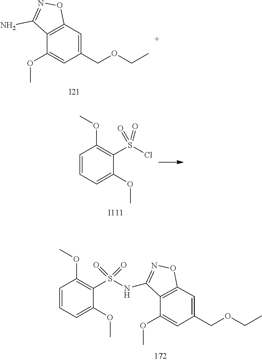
C12=C(C=C(COCC)C=C1OC)ON=C2N.[I21].C1=CC=C(OC)C(S(Cl)(=O)=O)=C1OC.[I111].C1=CC=C(OC)C(S(=O)(=O)NC2=NOC3=C2C(OC)=CC(COCC)=C3)=C1OC
